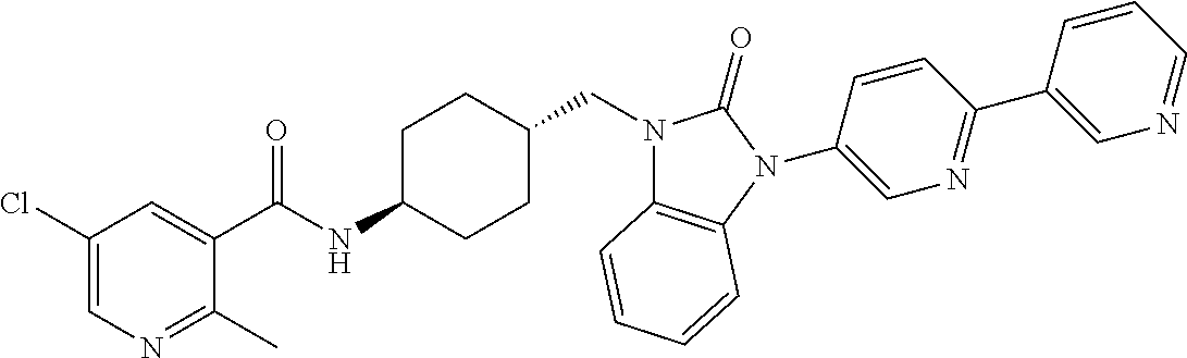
C1(Cl)=CN=C(C)C(C(NC2CCC(CN3C4=C(N(C5=CN=C(C6=CN=CC=C6)C=C5)C3=O)C=CC=C4)CC2)=O)=C1
